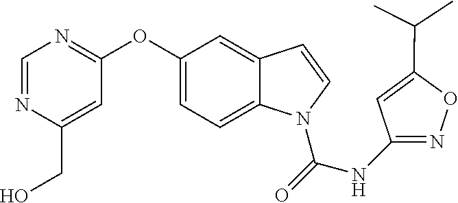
C1(OC2=NC=NC(CO)=C2)=CC=C2C(=C1)C=CN2C(=O)NC1=NOC(C(C)C)=C1
